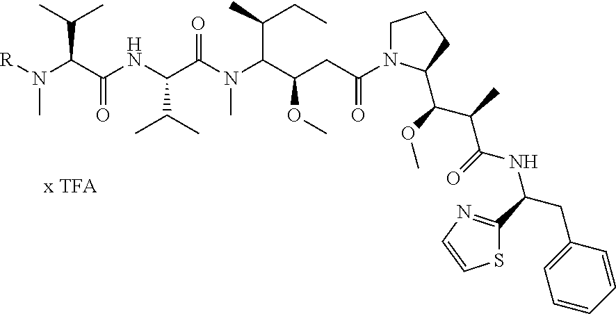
[R]N(C(C(NC(C(N(C(C(CC(N1CCCC1C(C(C(NC(CC1=CC=CC=C1)C1=NC=CS1)=O)C)OC)=O)OC)C(C)CC)C)=O)C(C)C)=O)C(C)C)C
